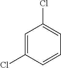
C1=C(Cl)C=CC=C1Cl
